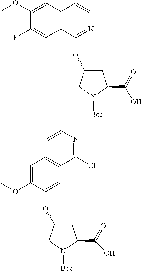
C1C(OC2=NC=CC3=C2C=C(F)C(OC)=C3)CN([Boc])C1C(O)=O.C1C(OC2=CC3=C(C=C2OC)C=CN=C3Cl)CN([Boc])C1C(O)=O
